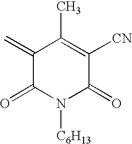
C1(=C)C(=O)N([C6H13])C(=O)C([CN])=C1C
